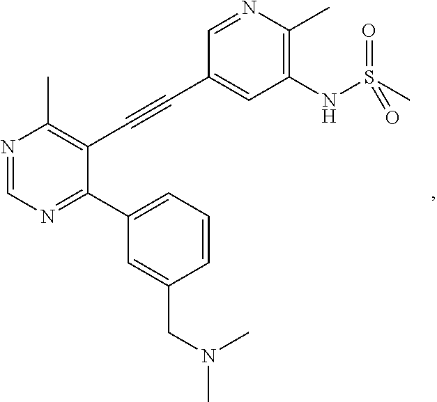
N1=CN=C(C2=CC=CC(CN(C)C)=C2)C(C#CC2=CC(NS(=O)(=O)C)=C(C)N=C2)=C1C
